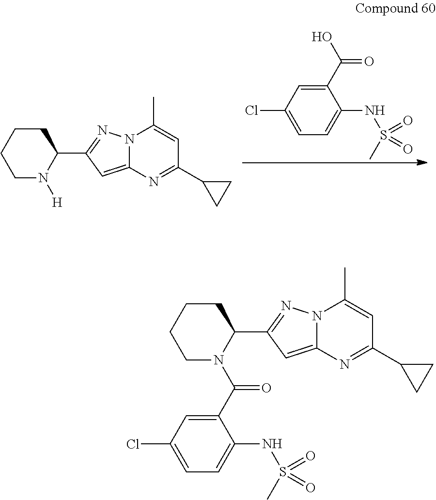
C1=C(Cl)C=C(C(O)=O)C(NS(C)(=O)=O)=C1.N12C(=CC(C3CCCCN3[H])=N1)N=C(C1CC1)C=C2C.N12C(=CC(C3CCCCN3C(C3=CC(Cl)=CC=C3NS(C)(=O)=O)=O)=N1)N=C(C1CC1)C=C2C
